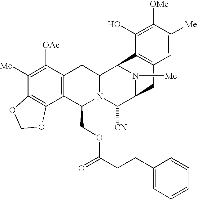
C1([Me])=C([OAc])C2=C(C3=C1OCO3)C(COC(=O)CCC1=CC=CC=C1)N1C(C2)C2N([Me])C(C1[CN])CC1=C2C(O)=C([OMe])C([Me])=C1
